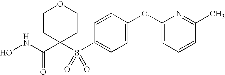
N(C(=O)C1(S(C2=CC=C(OC3=CC=CC(C)=N3)C=C2)(=O)=O)CCOCC1)O
